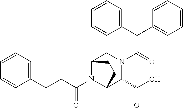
C1=CC=CC=C1C(CC(N1C2C(C(O)=O)N(C(C(C3=CC=CC=C3)C3=CC=CC=C3)=O)CC1CC2)=O)C
